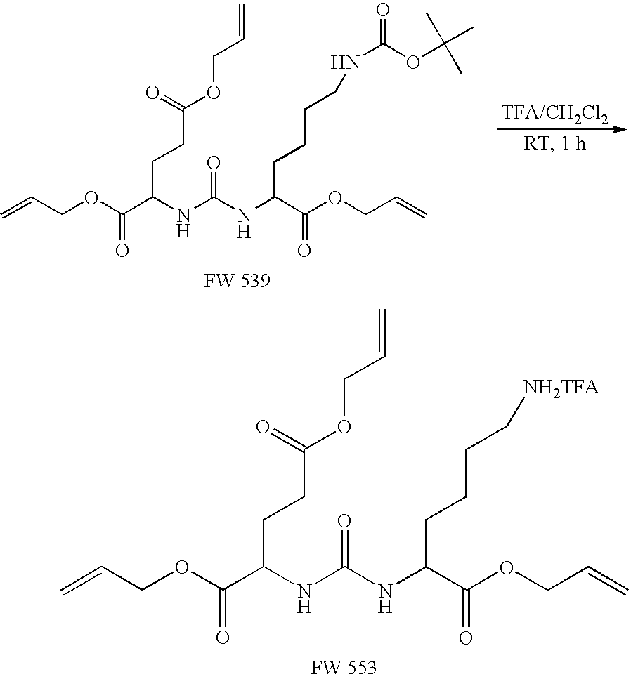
C(C(NC(=O)NC(C(OCC=C)=O)CCCCNC(=O)OC(C)(C)C)CCC(OCC=C)=O)(OCC=C)=O.C(C(NC(=O)NC(C(OCC=C)=O)CCCC[NH2TFA])CCC(OCC=C)=O)(OCC=C)=O
